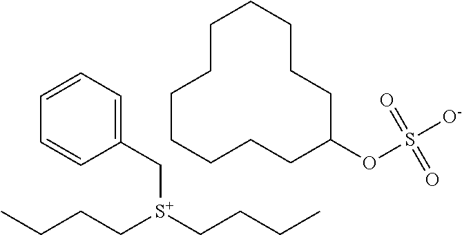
C([S+](CCCC)CCCC)C1=CC=CC=C1.C1CCCCC(OS([O-])(=O)=O)CCCCCC1
